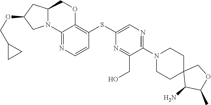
C12(C(N)C(C)OC1)CCN(C1=NC=C(SC3=C4OCC5CC(OCC6CC6)CN5C4=NC=C3)N=C1CO)CC2
